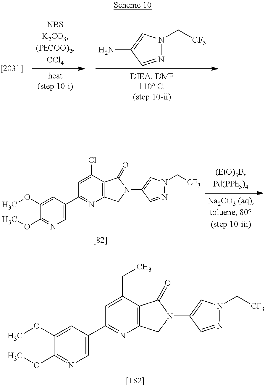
N1=CC(N)=CN1C[CF3].N1=CC(N2C(=O)C3=C(C2)N=C(C2=CN=C(OC)C(OC)=C2)C=C3Cl)=CN1C[CF3].N1=CC(N2C(=O)C3=C(C2)N=C(C2=CN=C(OC)C(OC)=C2)C=C3CC)=CN1C[CF3]
